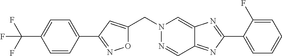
O1C(CN2N=CC3=NC(C4=CC=CC=C4F)=NC3=C2)=CC(C2=CC=C(C(F)(F)F)C=C2)=N1
